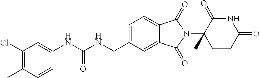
C1(Cl)=C(C)C=CC(NC(NCC2=CC=C3C(=C2)C(=O)N(C2(C)CCC(=O)NC2=O)C3=O)=O)=C1
